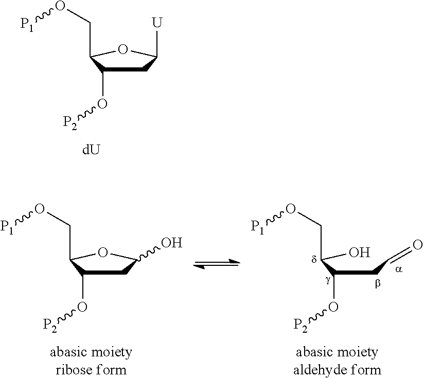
C1C(O[P2])C(CO[P1])OC1[U].C(C(C(O)CO[P1])O[P2])C=O.C1C(O[P2])C(CO[P1])OC1O
